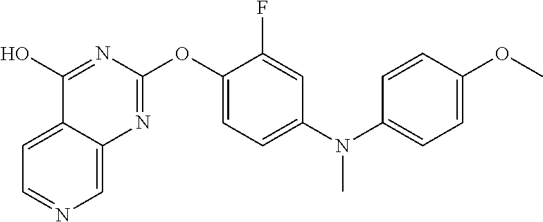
C1=C2C(=CN=C1)N=C(OC1=CC=C(N(C3=CC=C(OC)C=C3)C)C=C1F)N=C2O
